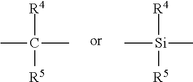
CC(C)([R4])[R5].C[Si](C)([R4])[R5]
